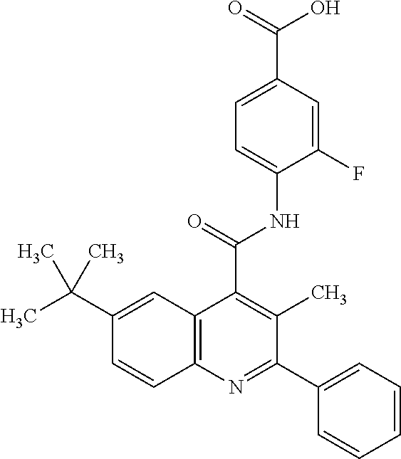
C1=C(C(=O)O)C=C(F)C(NC(=O)C2=C(C)C(C3=CC=CC=C3)=NC3=C2C=C(C(C)(C)C)C=C3)=C1
